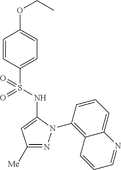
C1(OCC)=CC=C(S(=O)(=O)NC2=CC([Me])=NN2C2=C3C(=CC=C2)N=CC=C3)C=C1
